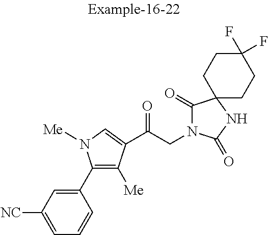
C1=C([NC])C=C(C2=C([Me])C(C(CN3C(=O)C4(NC3=O)CCC(F)(F)CC4)=O)=CN2[Me])C=C1
